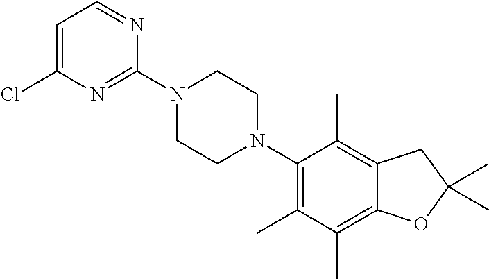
C1=C(Cl)N=C(N2CCN(C3=C(C)C(C)=C4C(=C3C)CC(C)(C)O4)CC2)N=C1
